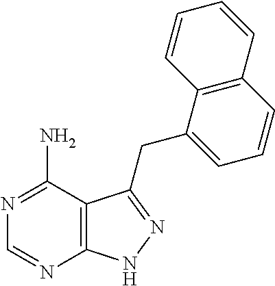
C1=NC2=C(C(N)=N1)C(CC1=CC=CC3=C1C=CC=C3)=NN2
